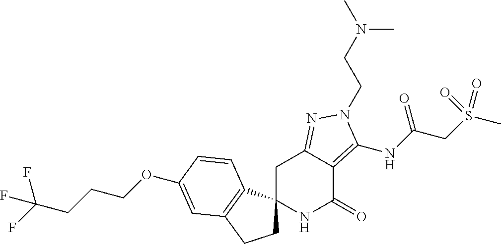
C1C2(C3=C(C1)C=C(OCCCC(F)(F)F)C=C3)NC(=O)C1=C(NC(CS(C)(=O)=O)=O)N(CCN(C)C)N=C1C2
